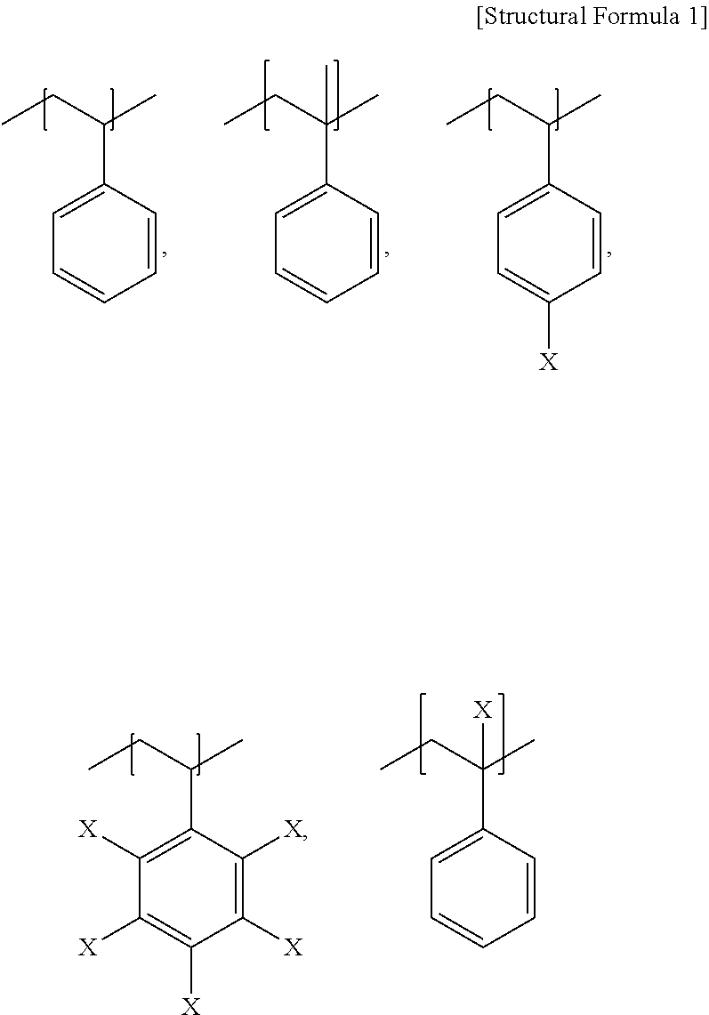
CCC(C)C1=CC=CC=C1.CCC(C)(C1=CC=CC=C1)C.CCC(C)C1=CC=C([X])C=C1.CCC(C)(C1=CC=CC=C1)[X].CCC(C)C1=C([X])C([X])=C([X])C([X])=C1[X]
